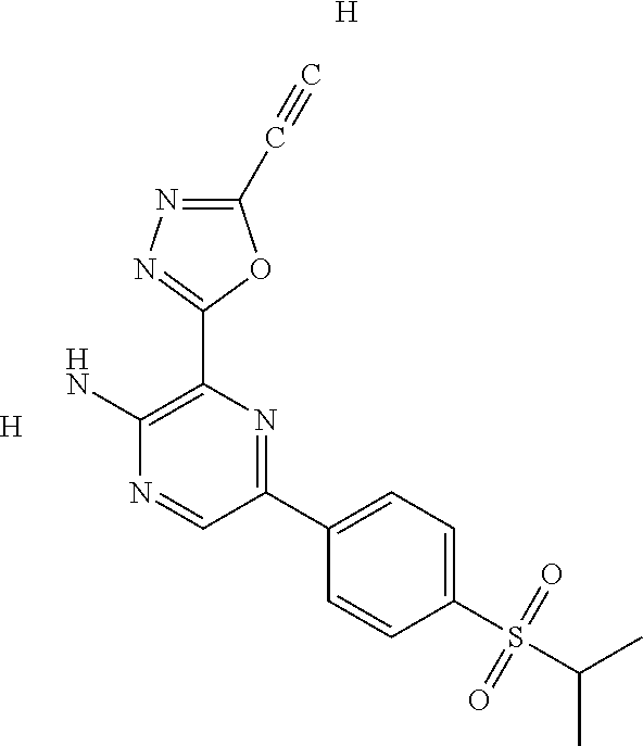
[H].NC1=C(C2=NN=C(C#C)O2)N=C(C2=CC=C(S(C(C)C)(=O)=O)C=C2)C=N1.[H]
